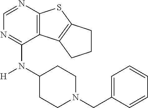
C12=C(C3=C(S1)CCC3)C(N([H])C1CCN(CC3=CC=CC=C3)CC1)=NC=N2
